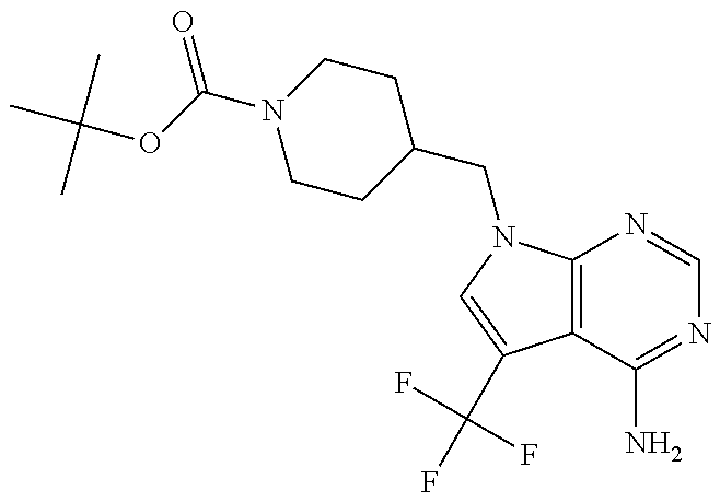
C(OC(=O)N1CCC(CN2C3=C(C(C(F)(F)F)=C2)C(N)=NC=N3)CC1)(C)(C)C
